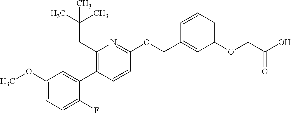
C1(OC)=CC=C(F)C(C2=C(CC(C)(C)C)N=C(OCC3=CC(OCC(O)=O)=CC=C3)C=C2)=C1
